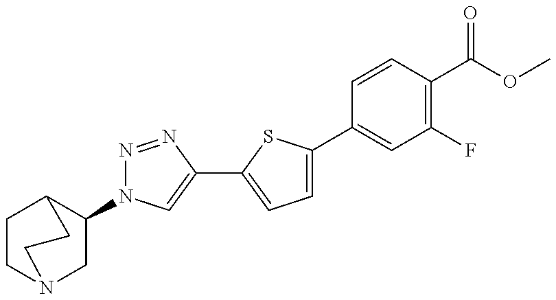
C1(N2N=NC(C3=CC=C(C4=CC(F)=C(C(OC)=O)C=C4)S3)=C2)CN2CCC1CC2
